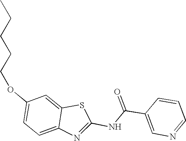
C1(OCCCCC)=CC=C2C(=C1)SC(NC(C1=CN=CC=C1)=O)=N2
